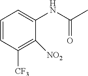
C1=CC([CF3])=C([NO2])C(NC(=O)C)=C1
